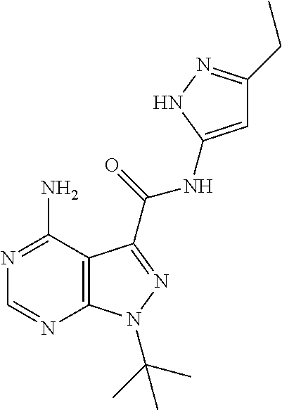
N1=C(N)C2=C(N=C1)N(C(C)(C)C)N=C2C(=O)NC1=CC(CC)=NN1
